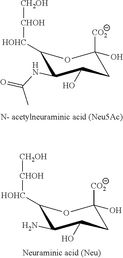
C1([CO2])(O)CC(O)C(NC(=O)C)C([HOHC][CHOH][CH2OH])O1.C1([CO2])(O)CC(O)C(N)C([HOHC][CHOH][CH2OH])O1
